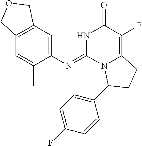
C12=C(C=C(N=C3N4C(=C(F)C(=O)N3)CCC4C3=CC=C(F)C=C3)C(C)=C1)COC2
